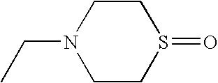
C(N1CCS(=O)CC1)C
